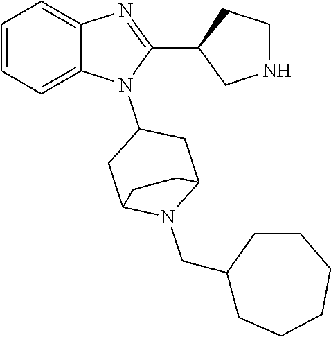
C1=CC=C2C(=C1)N=C(C1CNCC1)N2C1CC2N(CC3CCCCCC3)C(C1)CC2
